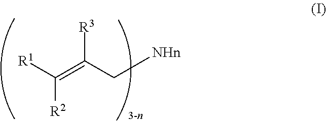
[R1]C(=C(C[NHn])[R3])[R2]
